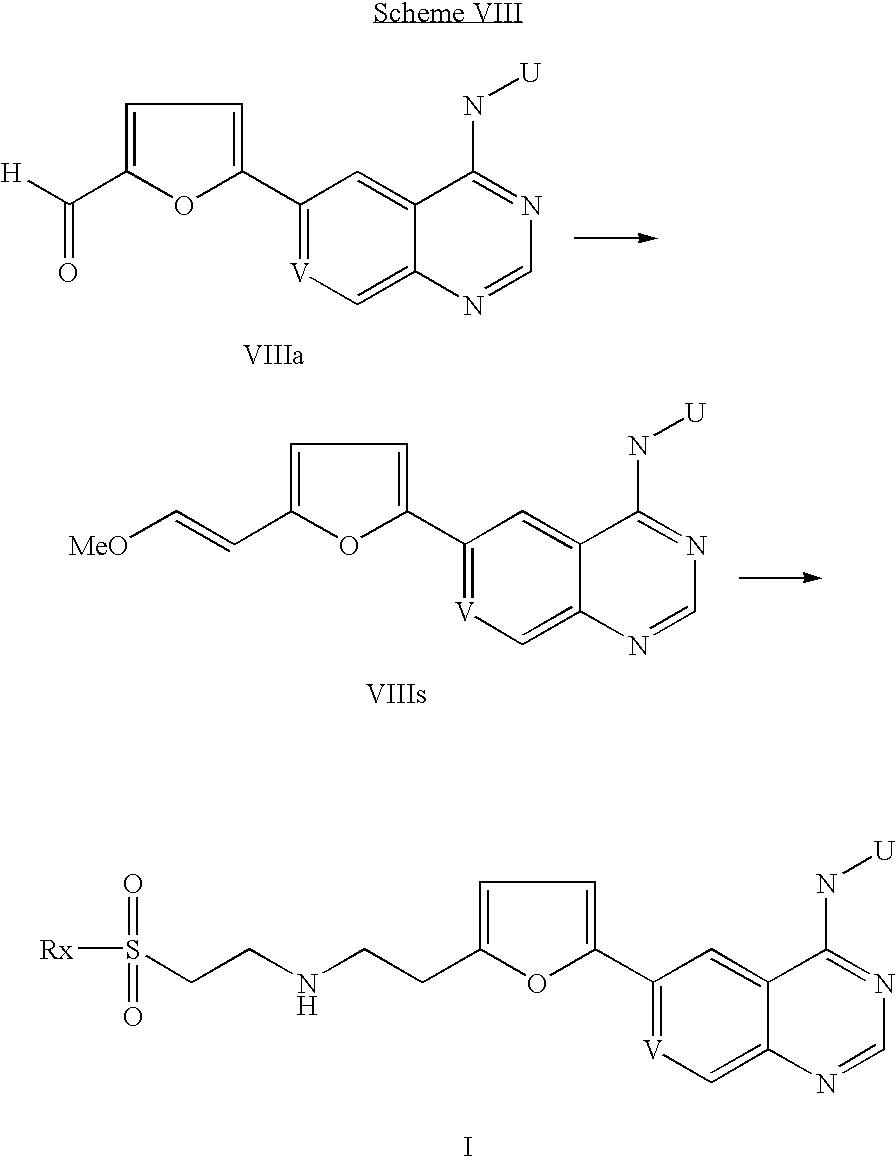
C1(C2=CC=C(C([H])=O)O2)=[V]C=C2C(=C1)C(N[U])=NC=N2.C1(C2=CC=C(C=C[MeO])O2)=[V]C=C2C(=C1)C(N[U])=NC=N2.C1(C2=CC=C(CCNCCS([Rx])(=O)=O)O2)=[V]C=C2C(=C1)C(N[U])=NC=N2.I
